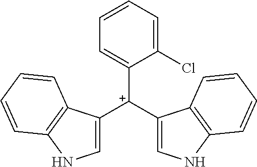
C1([C+](C2=CNC3=C2C=CC=C3)C2=CNC3=C2C=CC=C3)=CC=CC=C1Cl
